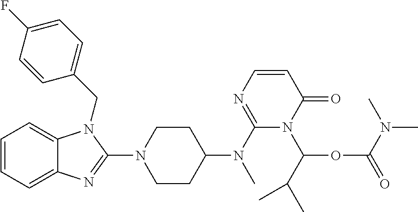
C1=CC=C2C(=C1)N(CC1=CC=C(F)C=C1)C(N1CCC(N(C3=NC=CC(=O)N3C(OC(=O)N(C)C)C(C)C)C)CC1)=N2
